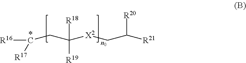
[R16]C(CC([X2]CC([R20])[R21])([R19])[R18])[R17]
